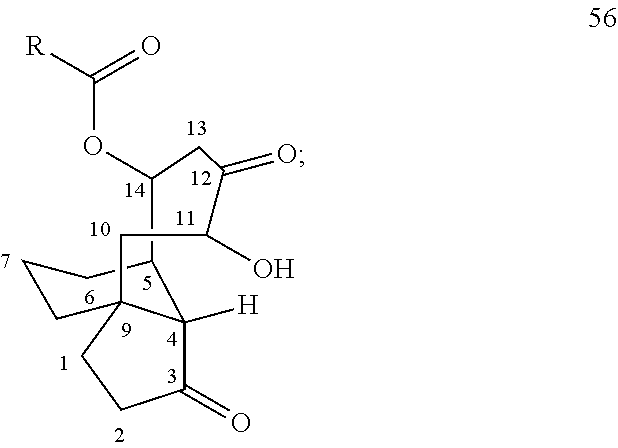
C1(O)C(=O)CC(OC([R])=O)C2C3([H])C(=O)CCC3(CCC2)C1
